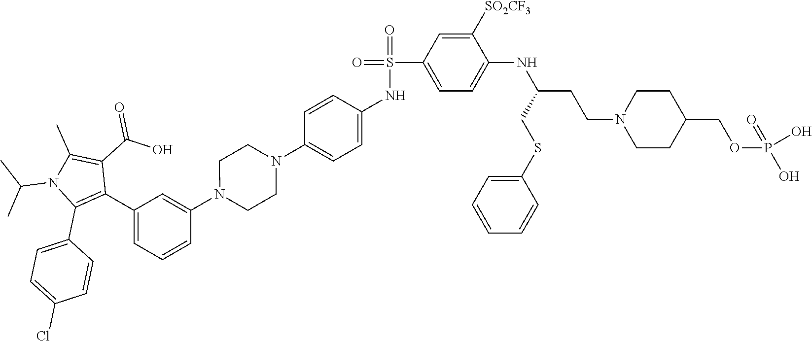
C1(N2CCN(C3=CC=C(NS(=O)(C4=CC=C(NC(CCN5CCC(COP(O)(=O)O)CC5)CSC5=CC=CC=C5)C([SO2CF3])=C4)=O)C=C3)CC2)=CC(C2=C(C3=CC=C(Cl)C=C3)N(C(C)C)C(C)=C2C(O)=O)=CC=C1
